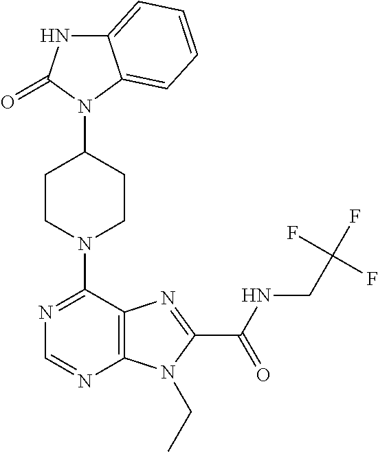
C12=CC=CC=C1N(C1CCN(C3=NC=NC4=C3N=C(C(=O)NCC(F)(F)F)N4CC)CC1)C(=O)N2
